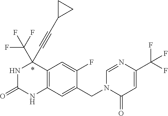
N1C(=O)NC2=C(C1(C#CC1CC1)C(F)(F)F)C=C(F)C(CN1C(=O)C=C(C(F)(F)F)N=C1)=C2
